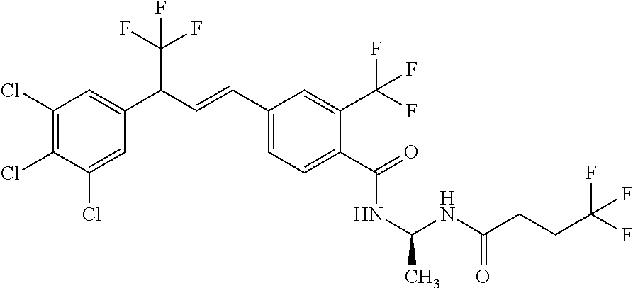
C1(Cl)=C(Cl)C(Cl)=CC(C(C=CC2=CC=C(C(=O)NC(NC(CCC(F)(F)F)=O)C)C(C(F)(F)F)=C2)C(F)(F)F)=C1
